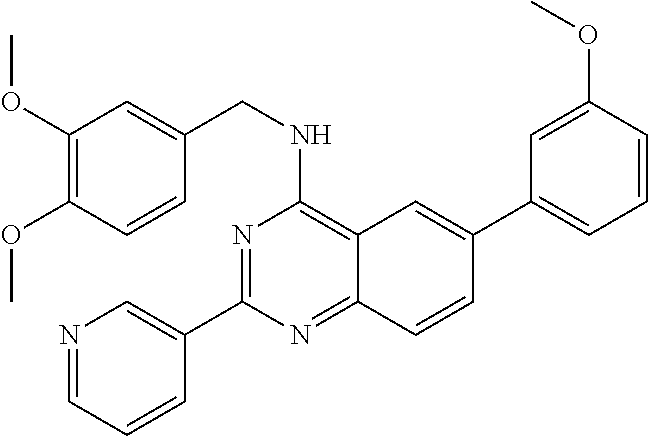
N1=C(C2=CN=CC=C2)N=C2C(=C1NCC1=CC(OC)=C(OC)C=C1)C=C(C1=CC=CC(OC)=C1)C=C2
